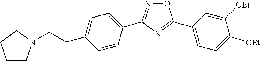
C(C1=CC=C(C2=NOC(C3=CC=C([OEt])C([OEt])=C3)=N2)C=C1)CN1CCCC1
